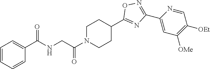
C1N(C(CNC(C2=CC=CC=C2)=O)=O)CCC(C2=NC(C3=CC([OMe])=C([OEt])C=N3)=NO2)C1
